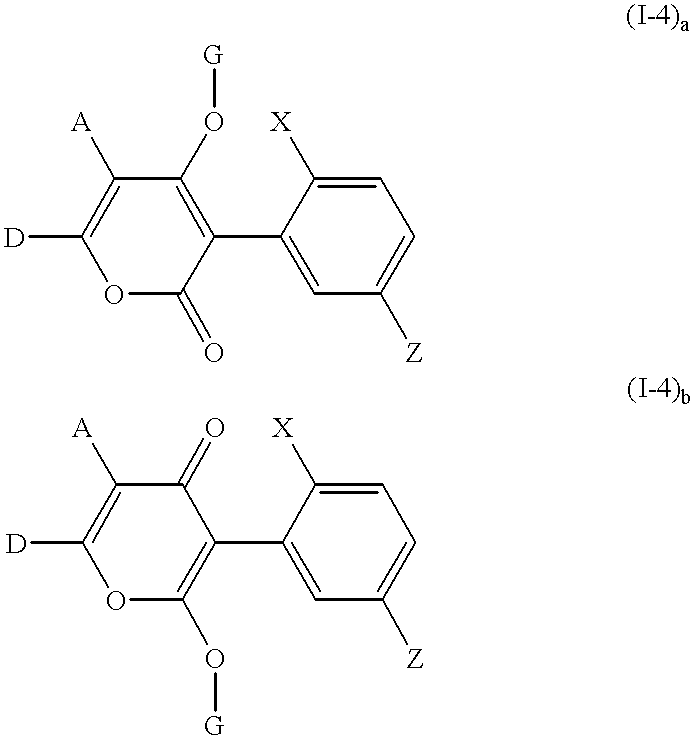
C1([A])=C([D])OC(=O)C(C2=CC([Z])=CC=C2[X])=C1O[G].C1([A])=C([D])OC(O[G])=C(C2=CC([Z])=CC=C2[X])C1=O
